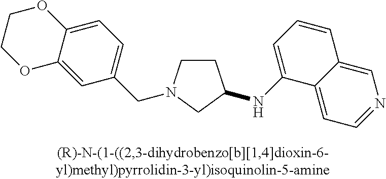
C1CN(CC2=CC=C3C(=C2)OCCO3)CC1NC1=CC=CC2=CN=CC=C12
